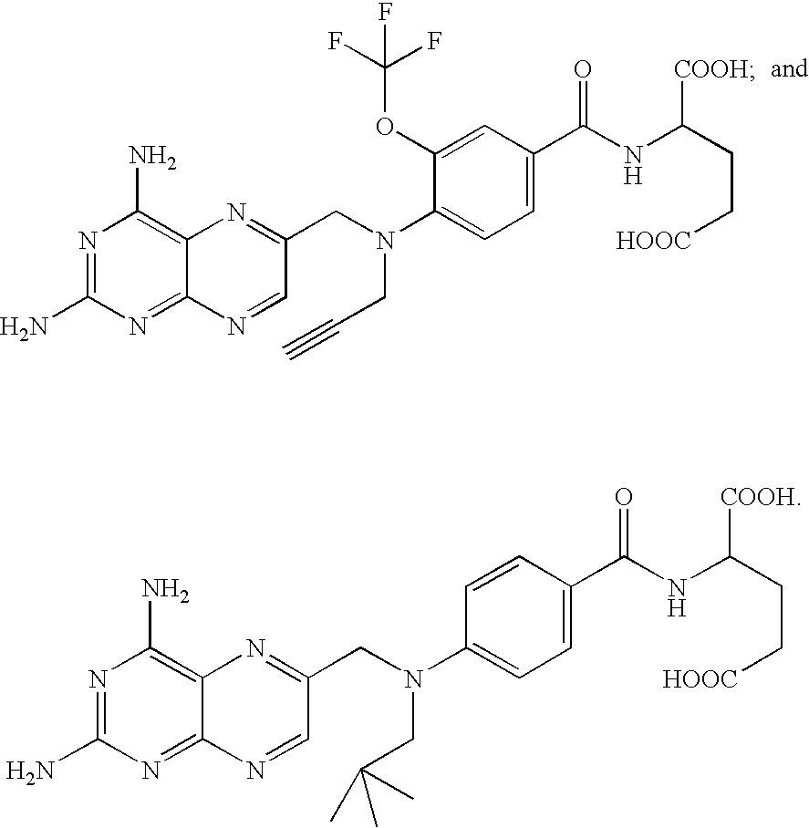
N1=C(N)N=C2C(=C1N)N=C(CN(C1=CC=C(C(NC(CC[HOOC])[COOH])=O)C=C1OC(F)(F)F)CC#C)C=N2.N1=C(N)N=C2C(=C1N)N=C(CN(C1=CC=C(C(NC(CC[HOOC])[COOH])=O)C=C1)CC(C)(C)C)C=N2
